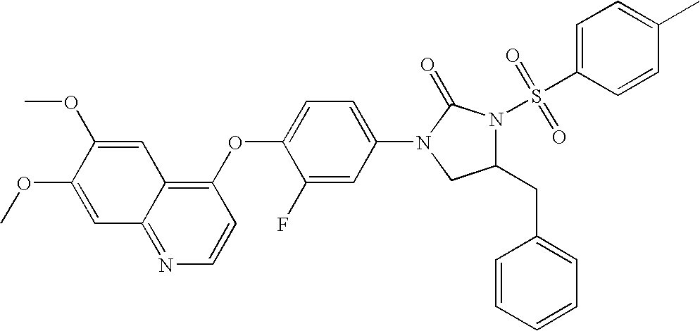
C1=C(OC)C(OC)=CC2=NC=CC(OC3=CC=C(N4CC(CC5=CC=CC=C5)N(S(=O)(=O)C5=CC=C(C)C=C5)C4=O)C=C3F)=C12
